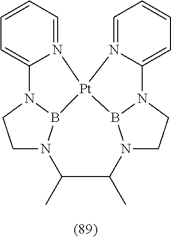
C1=CC=N2C(=C1)N1CCN3B1[Pt]21N2=CC=CC=C2N2B1N(CC2)C(C)C3C
